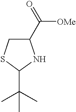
C1(C(=O)[OMe])CSC(C(C)(C)C)N1
